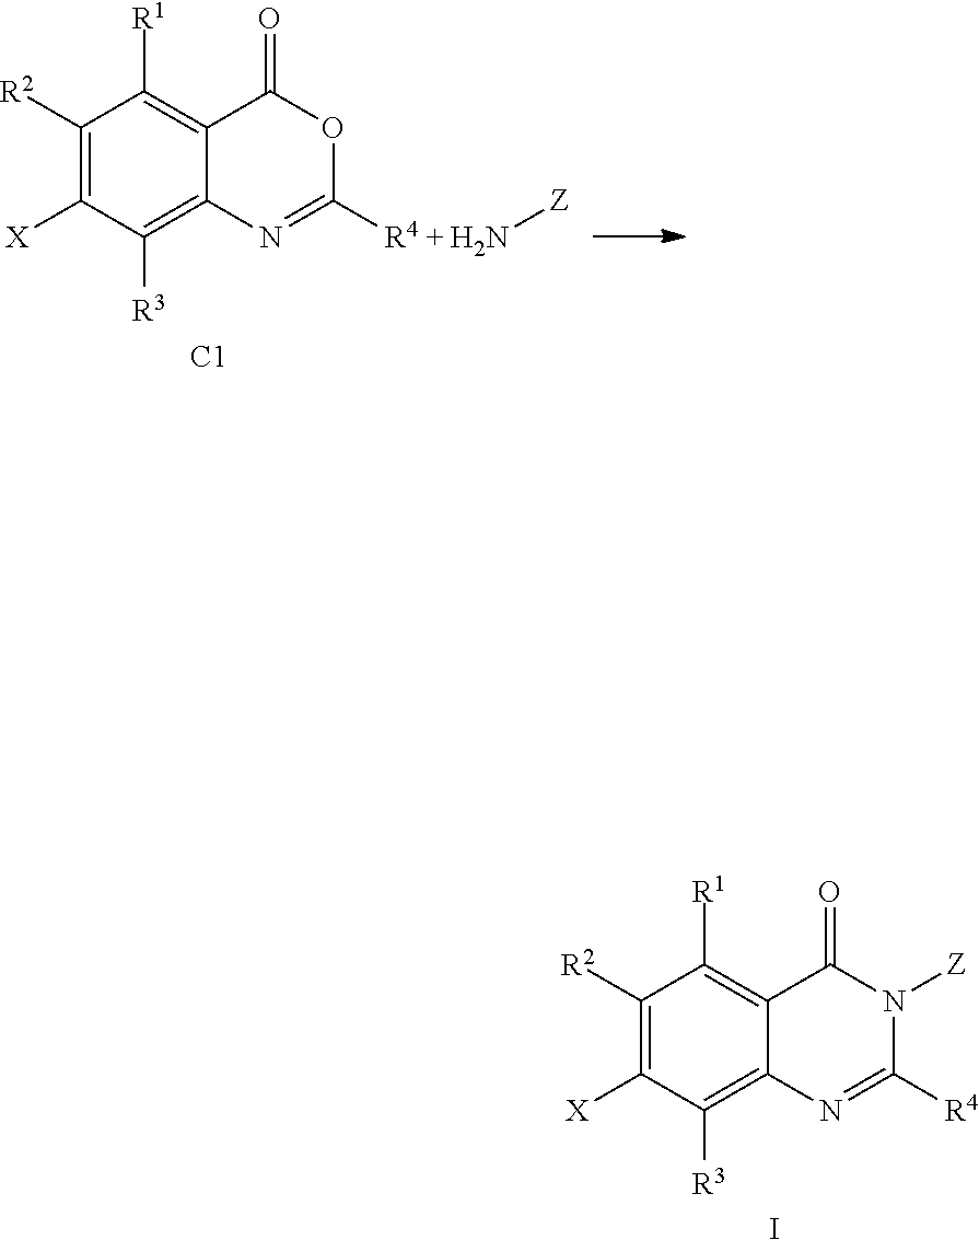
C1([R2])=C([X])C([R3])=C2C(=C1[R1])C(=O)OC([R4 +])=N2.[C1].N[Z].C1([R2])=C([X])C([R3])=C2C(=C1[R1])C(=O)N([Z])C([R4])=N2.I
